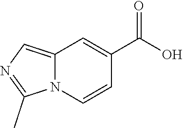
OC(=O)C1=CC2=CN=C(C)N2C=C1
